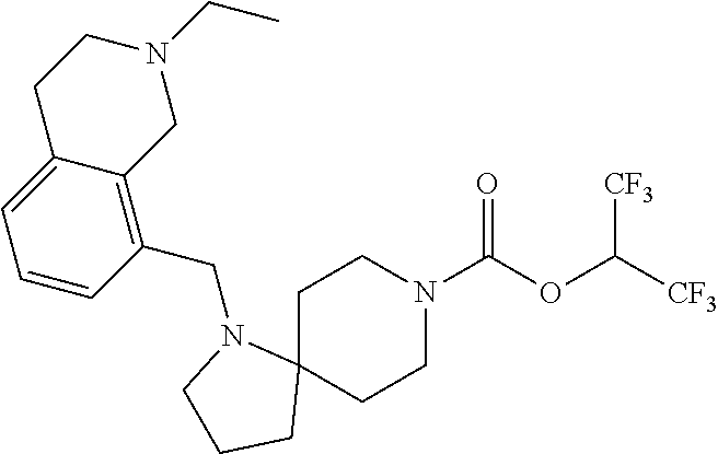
C1C2(CCN(C(OC([CF3])[CF3])=O)C1)N(CC1=C3C(=CC=C1)CCN(CC)C3)CCC2
